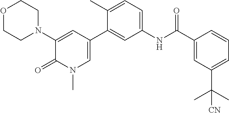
O1CCN(C2=CC(C3=CC(NC(C4=CC(C(C)(C)[CN])=CC=C4)=O)=CC=C3C)=CN(C)C2=O)CC1
